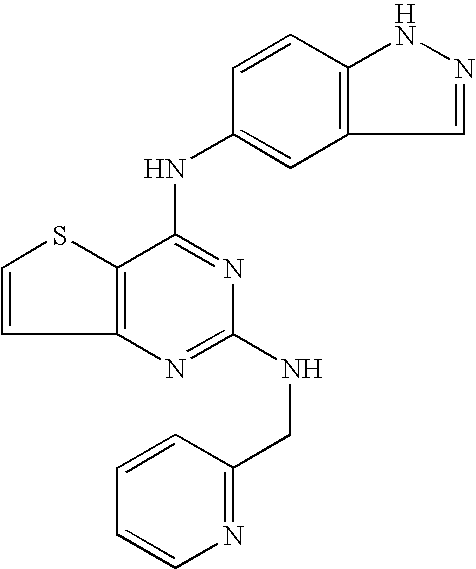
C12=C(C(NC3=CC4=C(C=C3)NN=C4)=NC(NCC3=NC=CC=C3)=N1)SC=C2
